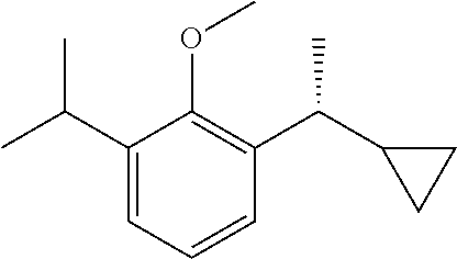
C1(C(C)C)=CC=CC(C(C2CC2)C)=C1OC
